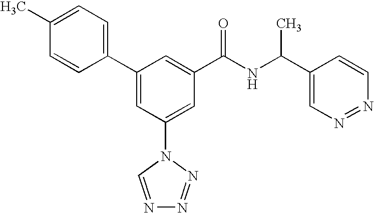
C1(C2=CC(N3C=NN=N3)=CC(C(NC(C3=CN=NC=C3)C)=O)=C2)=CC=C(C)C=C1
